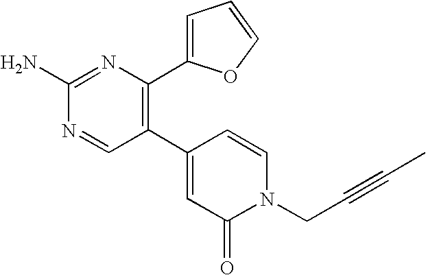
C1(C2=C(C3=CC=CO3)N=C(N)N=C2)=CC(=O)N(CC#CC)C=C1
